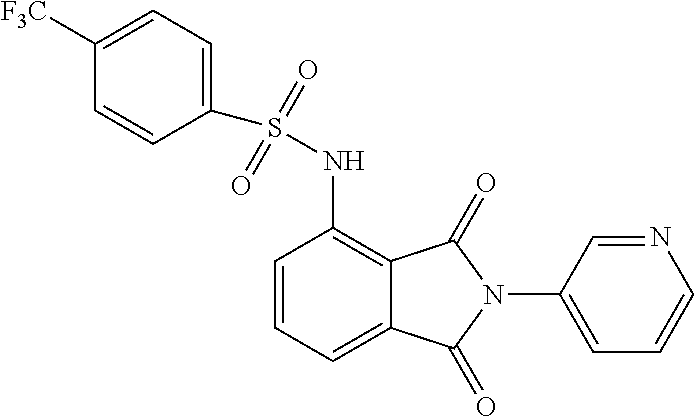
C1=CC=C2C(=C1NS(=O)(=O)C1=CC=C([F3C])C=C1)C(=O)N(C1=CC=CN=C1)C2=O
